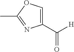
C1(C([H])=O)=COC(C)=N1
